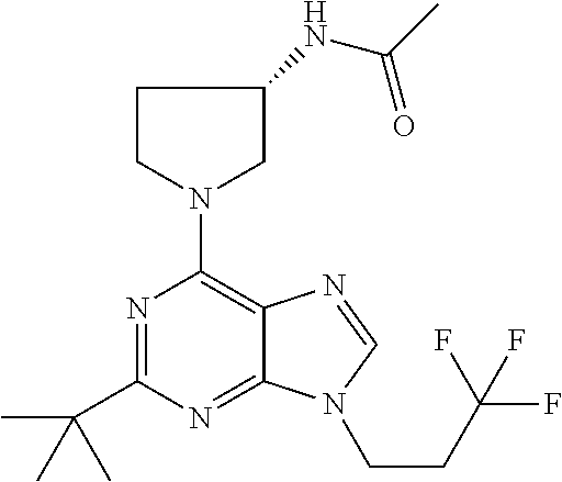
N1=C(C(C)(C)C)N=C2C(=C1N1CC(NC(C)=O)CC1)N=CN2CCC(F)(F)F
